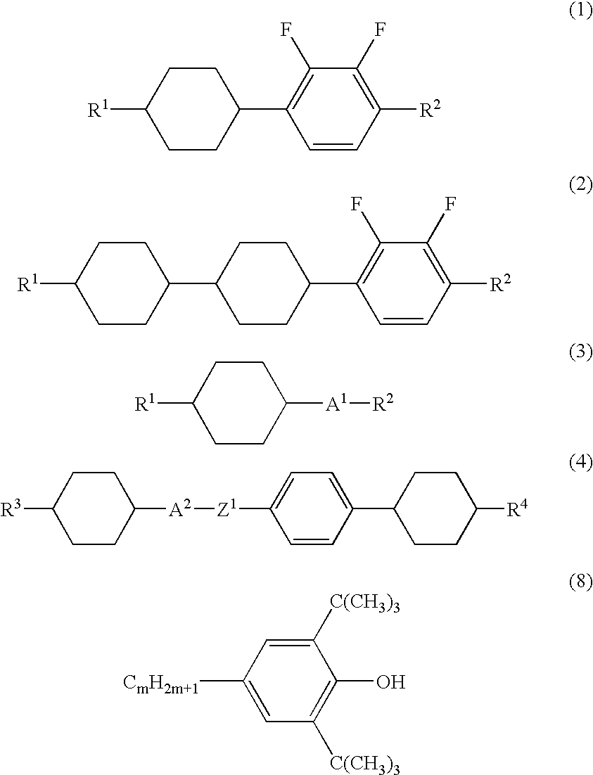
[R1]C1CCC(C2=C(F)C(F)=C([R2])C=C2)CC1.C1(C2CCC(C3=C(F)C(F)=C([R2])C=C3)CC2)CCC([R1])CC1.C1([A1][R2])CCC([R1])CC1.C1([A2][Z1]C2=CC=C(C3CCC([R4])CC3)C=C2)CCC([R3])CC1.[CmH2m+1]C1=CC([C(CH3)3])=C(O)C([C(CH3)3])=C1
